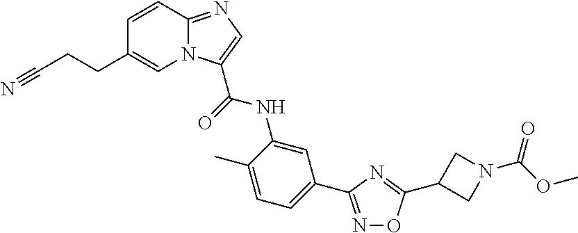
C1=CC2=NC=C(C(=O)NC3=CC(C4=NOC(C5CN(C(OC)=O)C5)=N4)=CC=C3C)N2C=C1CCC#N
